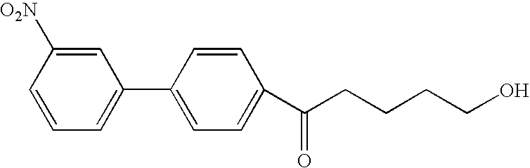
C1=CC=C(C2=CC=C(C(CCCCO)=O)C=C2)C=C1[O2N]
